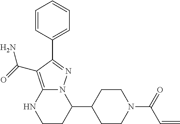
C1(C2CCN(C(=O)C=C)CC2)N2C(=C(C(=O)N)C(C3=CC=CC=C3)=N2)NCC1
